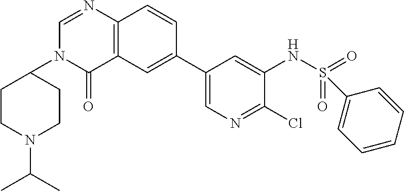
C12=C(C=CC(C3=CN=C(Cl)C(NS(=O)(=O)C4=CC=CC=C4)=C3)=C1)N=CN(C1CCN(C(C)C)CC1)C2=O
